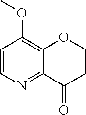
C12=C(OC)C=CN=C1C(=O)CCO2
